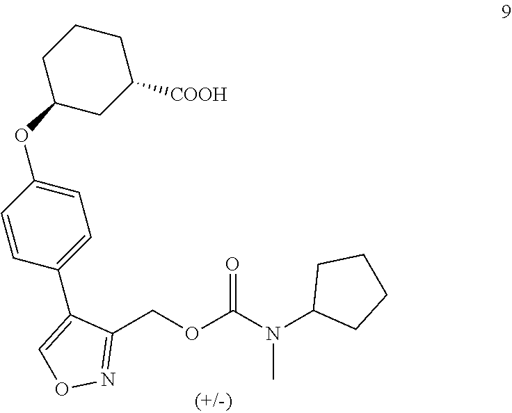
C1(COC(N(C2CCCC2)C)=O)=NOC=C1C1=CC=C(OC2CC([COOH])CCC2)C=C1
